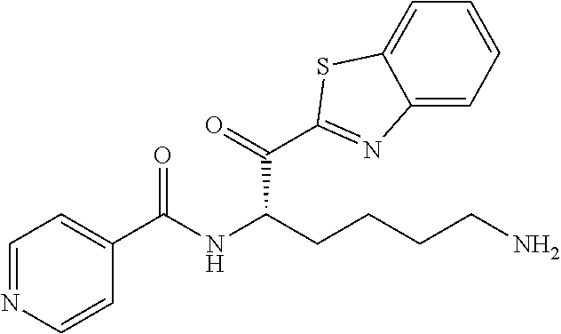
C1(C(C(CCCCN)NC(C2=CC=NC=C2)=O)=O)=NC2=CC=CC=C2S1
